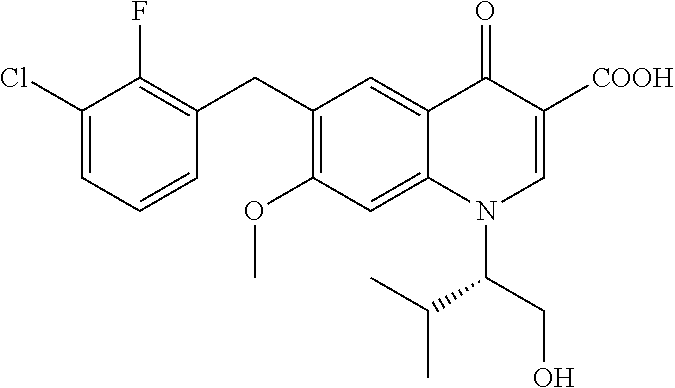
C1(Cl)=CC=CC(CC2=C(OC)C=C3C(=C2)C(=O)C([COOH])=CN3C(CO)C(C)C)=C1F
